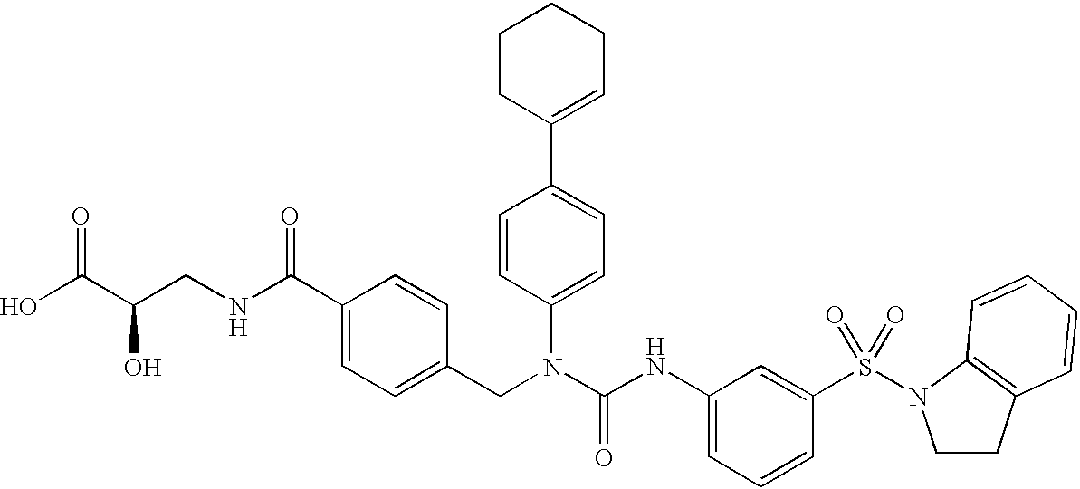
OC(C(CNC(C1=CC=C(CN(C(NC2=CC=CC(S(=O)(=O)N3CCC4=C3C=CC=C4)=C2)=O)C2=CC=C(C3=CCCCC3)C=C2)C=C1)=O)O)=O
